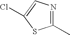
C1(C)=NC=C(Cl)S1
